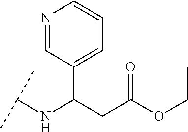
C1(C(CC(OCC)=O)NC(C)C)=CC=CN=C1
